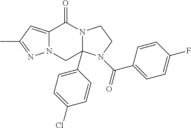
N12C(=CC(C)=N1)C(=O)N1C(C3=CC=C(Cl)C=C3)(C2)N(C(=O)C2=CC=C(F)C=C2)CC1
